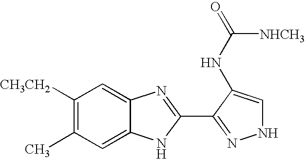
C1([CH3CH2])=C(C)C=C2C(=C1)N=C(C1=NNC=C1NC([NHCH3])=O)N2
